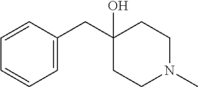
C1=C(CC2(O)CCN(C)CC2)C=CC=C1
